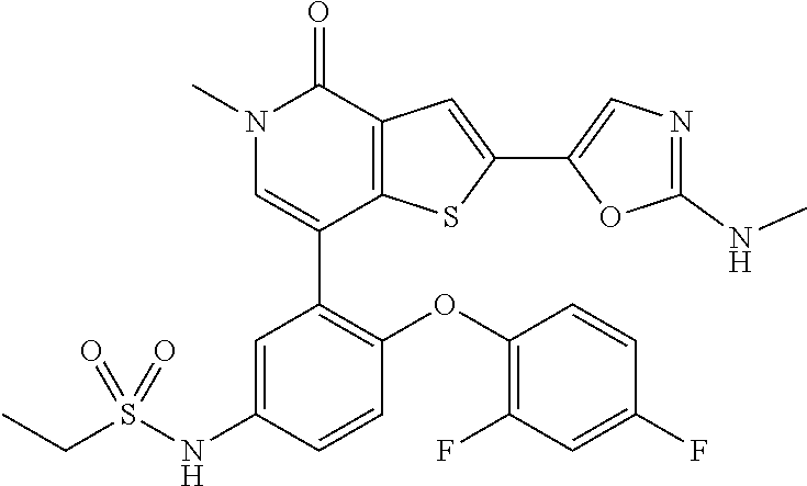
N1(C)C=C(C2=C(OC3=C(F)C=C(F)C=C3)C=CC(NS(CC)(=O)=O)=C2)C2=C(C1=O)C=C(C1=CN=C(NC)O1)S2
